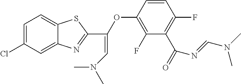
C1=C(Cl)C=C2C(=C1)SC(C(OC1=C(F)C(C(=O)N=CN(C)C)=C(F)C=C1)=CN(C)C)=N2
